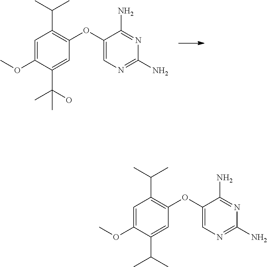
N1=C(N)C(OC2=C(C(C)C)C=C(OC)C(C(O)(C)C)=C2)=CN=C1N.N1=C(N)C(OC2=C(C(C)C)C=C(OC)C(C(C)C)=C2)=CN=C1N
